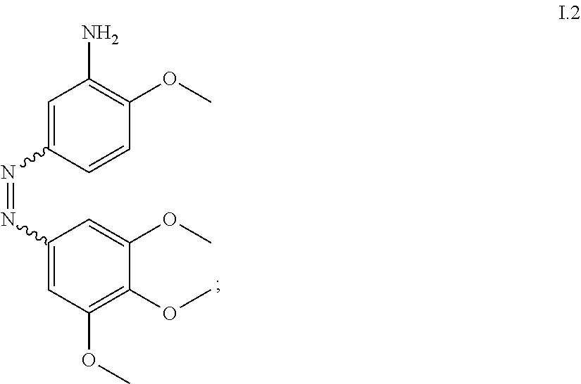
C1=C(N=NC2=CC(OC)=C(OC)C(OC)=C2)C=CC(OC)=C1N
